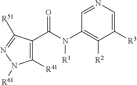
C1=NC=C([R3])C([R2])=C1N(C(C1=C([R41])N([R61])N=C1[R51])=O)[R1]
